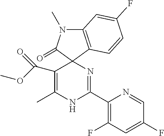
C1(C(OC)=O)=C(C)NC(C2=C(F)C=C(F)C=N2)=NC12C(=O)N(C)C1=C2C=CC(F)=C1
